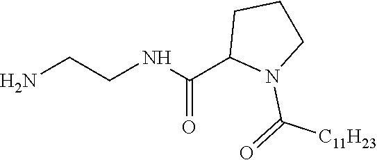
NCCNC(C1N(C(=O)[C11H23])CCC1)=O
